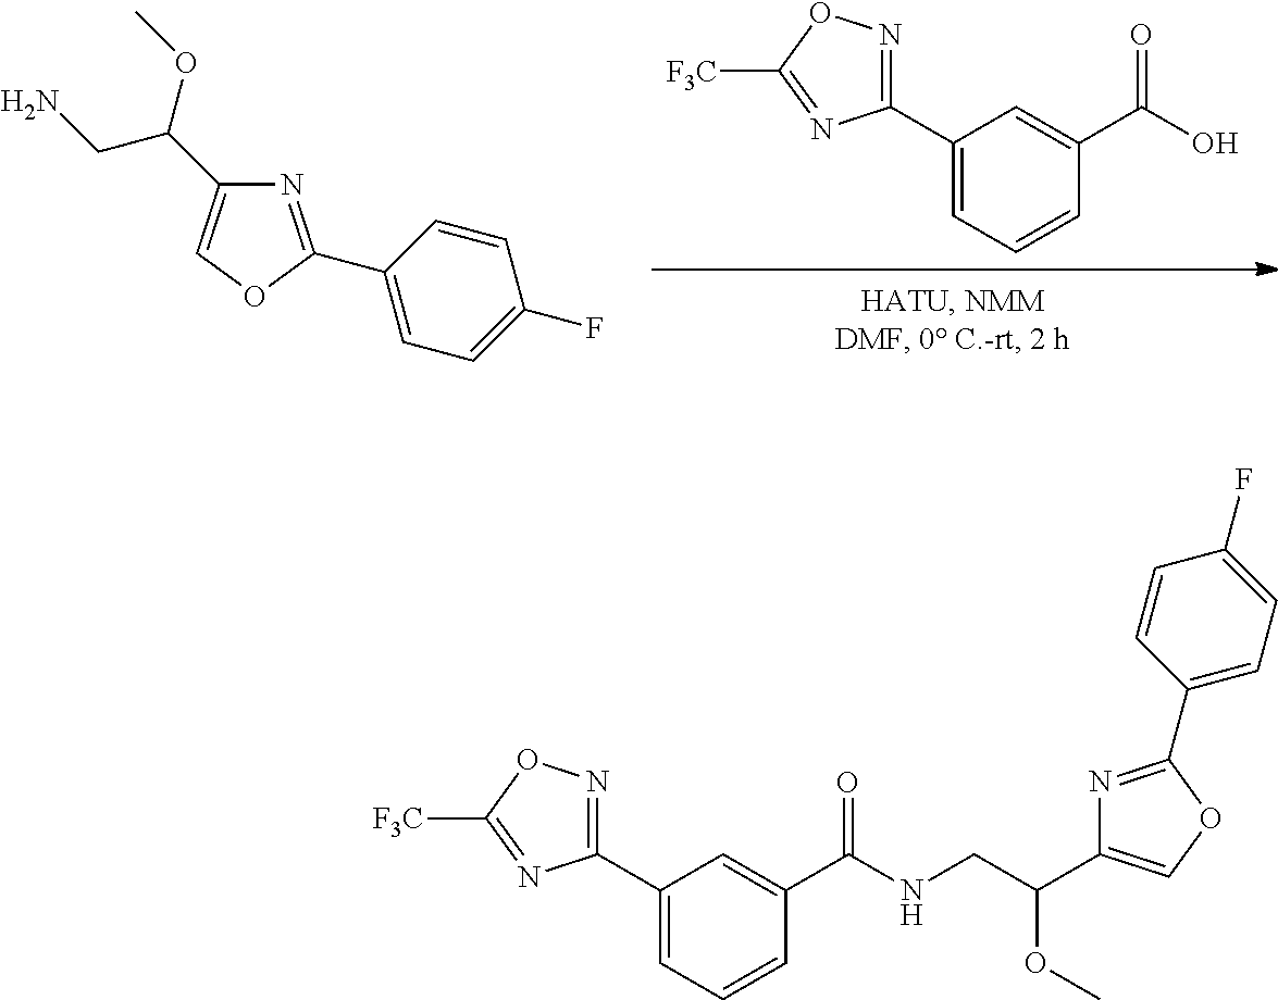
C1(C2=NOC([F3C])=N2)=CC=CC(C(O)=O)=C1.C1(C2=NC(C(OC)CN)=CO2)=CC=C(F)C=C1.C1(C2=NOC([F3C])=N2)=CC=CC(C(NCC(C2=COC(C3=CC=C(F)C=C3)=N2)OC)=O)=C1
